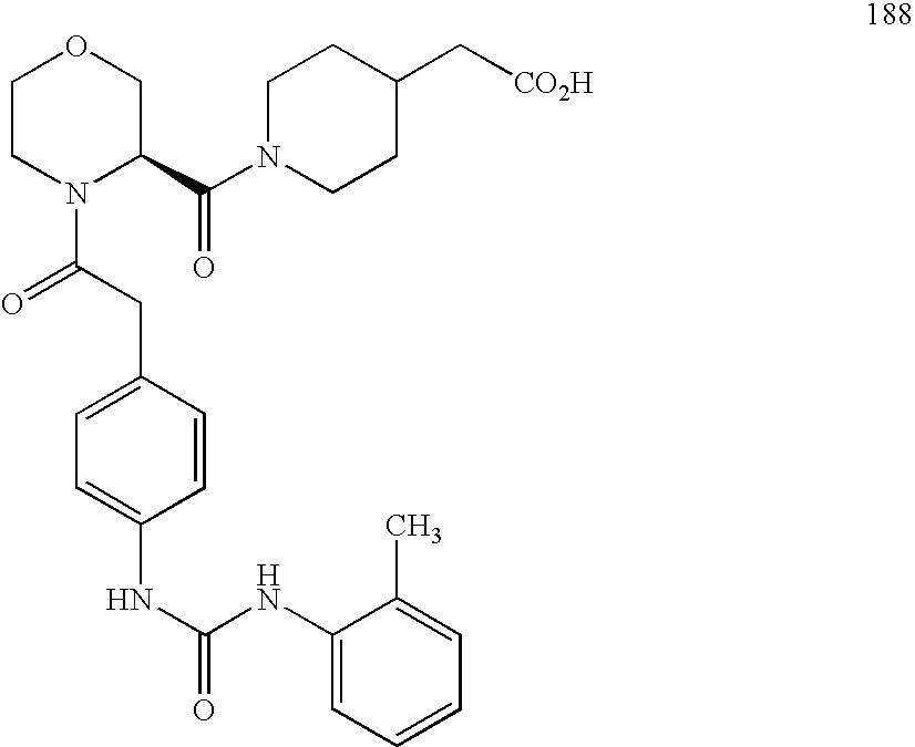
C1CN(C(=O)CC2=CC=C(NC(NC3=CC=CC=C3C)=O)C=C2)C(C(N2CCC(C[CO2H])CC2)=O)CO1
